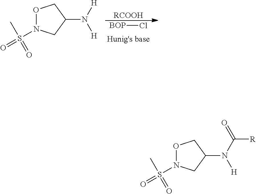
[BOP]Cl.[RCOOH].O1N(S(=O)(=O)C)CC(N([H])[H])C1.O1N(S(=O)(=O)C)CC(N(C(=O)[R])[H])C1
